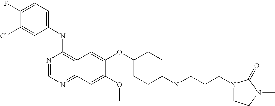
C1(NC2=C3C(=NC=N2)C=C(OC)C(OC2CCC(NCCCN4CCN(C)C4=O)CC2)=C3)=CC=C(F)C(Cl)=C1
